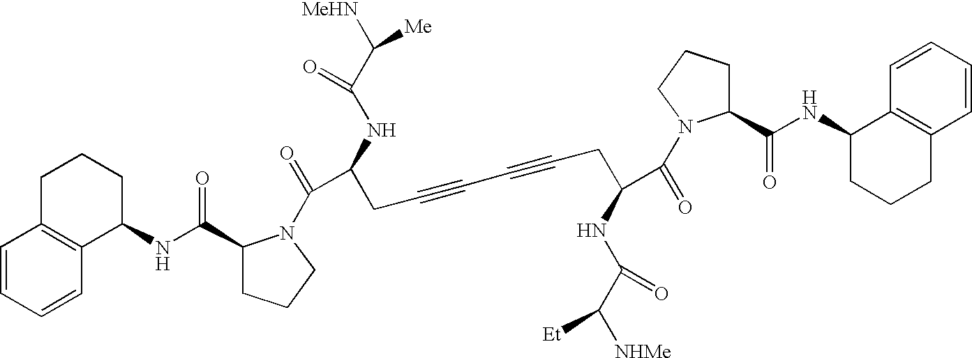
C1=CC=CC2=C1CCCC2NC(=O)C1CCCN1C(=O)C(NC(C([MeHN])[Me])=O)CC#CC#CCC(C(=O)N1C(C(NC2CCCC3=C2C=CC=C3)=O)CCC1)NC(=O)C([NHMe])[Et]
